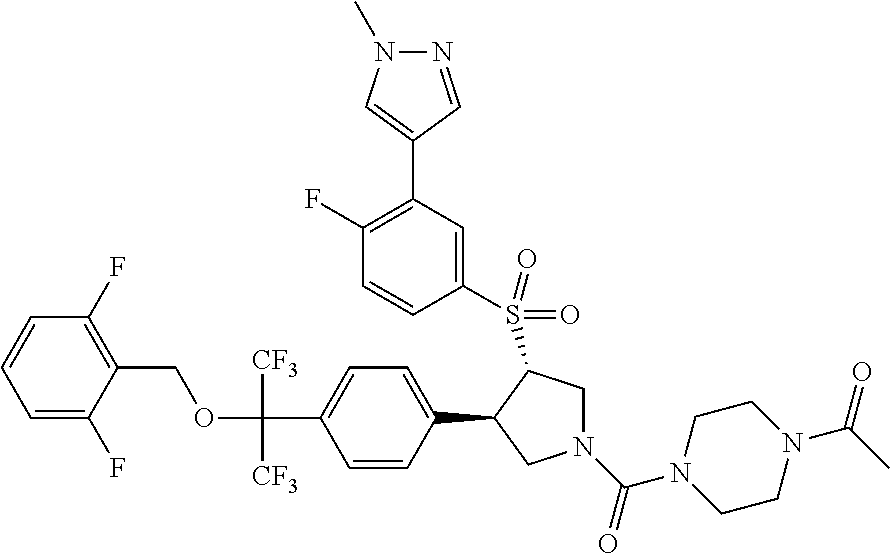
O(C(C1=CC=C(C2CN(C(N3CCN(C(C)=O)CC3)=O)CC2S(C2=CC(C3=CN(C)N=C3)=C(F)C=C2)(=O)=O)C=C1)([CF3])[CF3])CC1=C(F)C=CC=C1F
